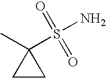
C1(C)(S(=O)(=O)N)CC1
